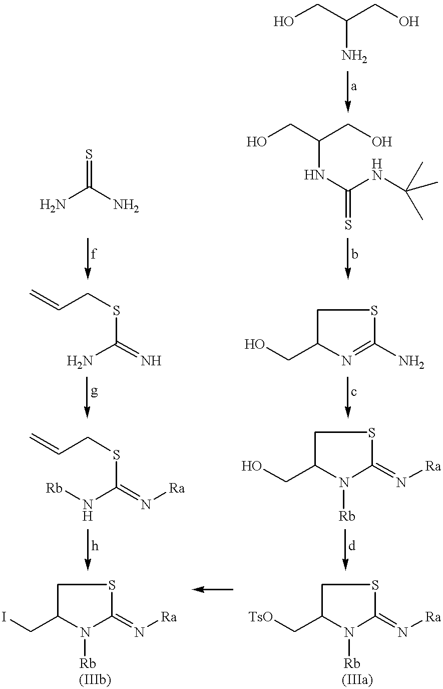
OCC(CO)N.OCC(CO)NC(NC(C)(C)C)=S.C1(N)=NC(CO)CS1.C1(=N[Ra])SCC(CO)N1[Rb].C1(=N[Ra])SCC(C[TsO])N1[Rb].C1(=N[Ra])SCC(CI)N1[Rb].[Rb]NC(SCC=C)=N[Ra].NC(SCC=C)=N.NC(N)=S
